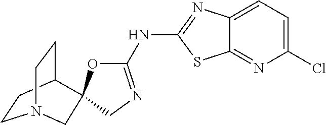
C1CC2CCN1CC21OC(NC2=NC3=CC=C(Cl)N=C3S2)=NC1
